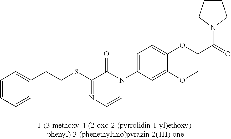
C1=CC=CC(CCSC2=NC=CN(C3=CC=C(OCC(=O)N4CCCC4)C(OC)=C3)C2=O)=C1
